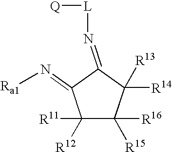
N(=C1C(=N[Ra1])C([R11])([R12])C([R15])([R16])C1([R14])[R13])[L][Q]
